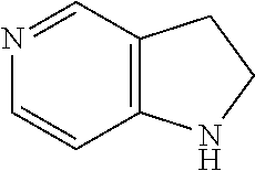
C12=C(C=NC=C1)CCN2
